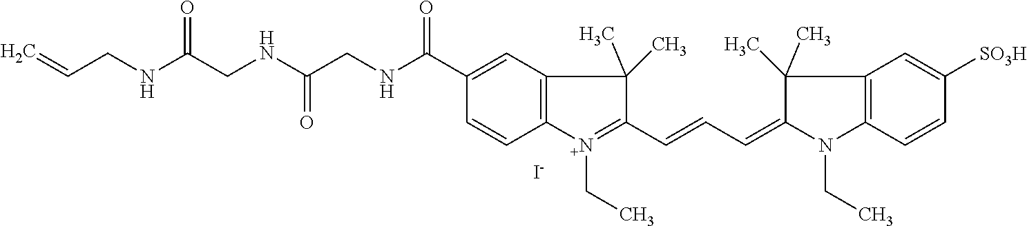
C=CCNC(CNC(CNC(C1=CC2=C(C=C1)[N+](CC)=C(C=CC=C1C(C)(C)C3=C(N1CC)C=CC([SO3H])=C3)C2(C)C)=O)=O)=O.[I-]
